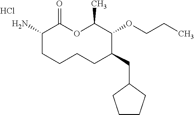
C1(N)CCCCC(CC2CCCC2)C(OCCC)C(C)OC1=O.Cl
